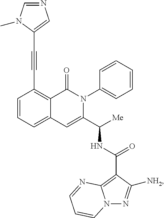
C1=CC=C2C(=C1C#CC1=CN=CN1C)C(=O)N(C1=CC=CC=C1)C(C([Me])NC(C1=C3N(N=C1[NH2])C=CC=N3)=O)=C2
